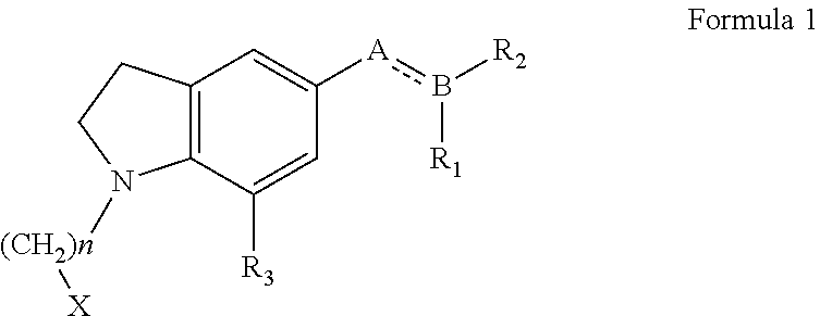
C12=C(C([R3])=CC([A]b([R2])[R1])=C1)N([(CH2)n][X])CC2
